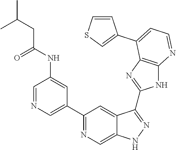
C1=NC=C(C2=NC=C3C(=C2)C(C2=NC4=C(N2)N=CC=C4C2=CSC=C2)=NN3)C=C1NC(=O)CC(C)C
